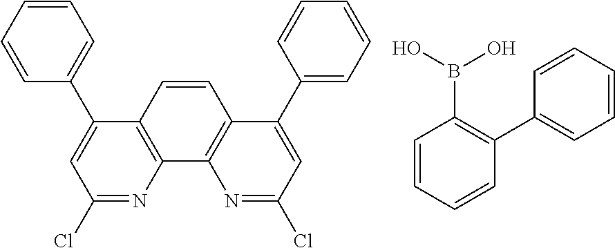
C1(C2=CC=CC=C2)=CC(Cl)=NC2=C1C=CC1=C2N=C(Cl)C=C1C1=CC=CC=C1.C1=CC=CC(C2=CC=CC=C2)=C1B(O)O
